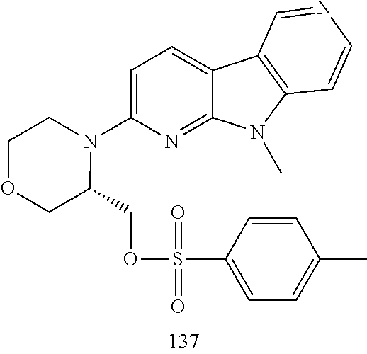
C1=C(N2CCOCC2COS(C2=CC=C(C)C=C2)(=O)=O)N=C2C(=C1)C1=C(N2C)C=CN=C1
